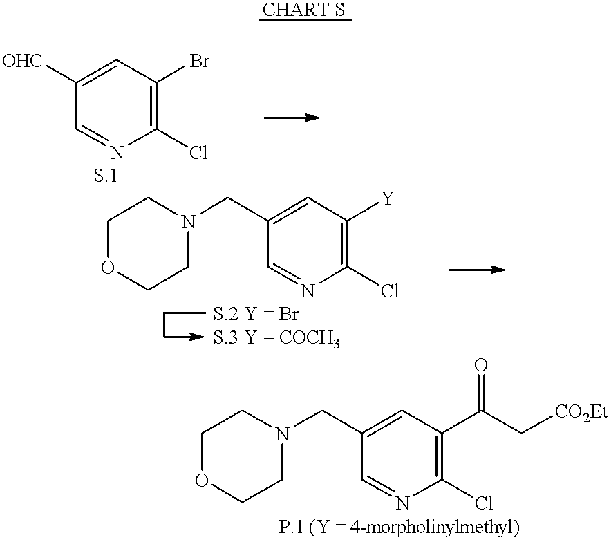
C1=NC(Cl)=C(Br)C=C1[OHC].C1(CN2CCOCC2)=CC([Y])=C(Cl)N=C1.C1(CN2CCOCC2)=CC(C(=O)C[CO2Et])=C(Cl)N=C1
